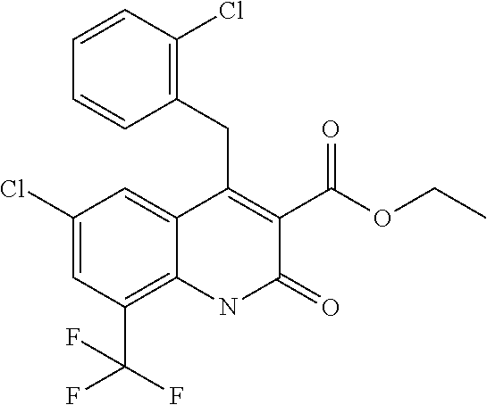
C1(Cl)=CC(C(F)(F)F)=C2C(=C1)C(CC1=C(Cl)C=CC=C1)=C(C(OCC)=O)C(=O)N2
